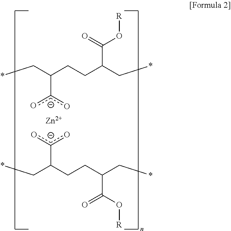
*CC(CCC(C*)C(O[R])=O)[c-](o)o.*CC(CCC(C*)C(O[R])=O)c(o)o.[Zn]
